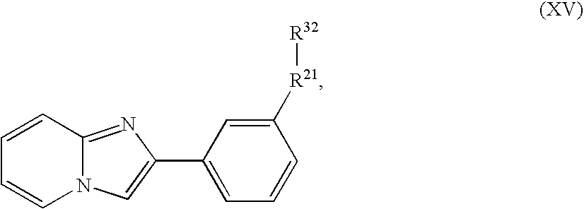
C12=NC(C3=CC=CC([R21][R32])=C3)=CN1C=CC=C2
